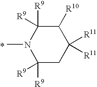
C1([R9])([R9])CC([R11])([R11])C([R10])C([R9])([R9])N1C
